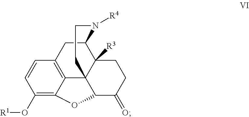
C12=C3CC4C5([R3])C1(C(C(=O)CC5)OC2=C(O[R1])C=C3)CCN4[R4]
